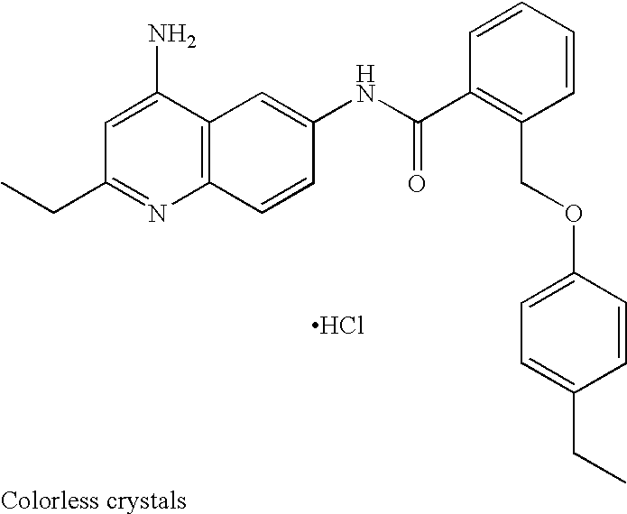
C(C1=NC2=C(C(N)=C1)C=C(NC(C1=C(COC3=CC=C(CC)C=C3)C=CC=C1)=O)C=C2)C.Cl
